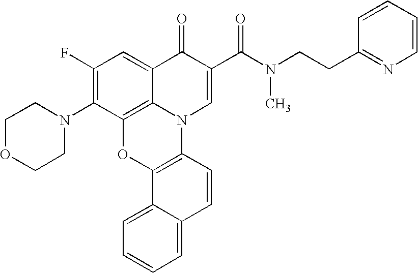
C1(F)=C(N2CCOCC2)C2=C3C(=C1)C(=O)C(C(N(CCC1=NC=CC=C1)C)=O)=CN3C1=C(O2)C2=CC=CC=C2C=C1
